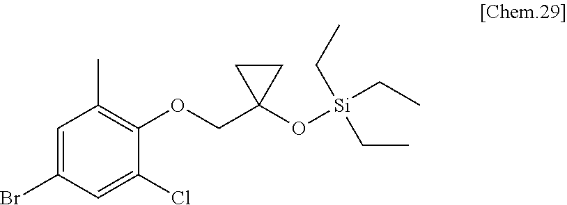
C1=C(Br)C=C(Cl)C(OCC2(O[Si](CC)(CC)CC)CC2)=C1C
